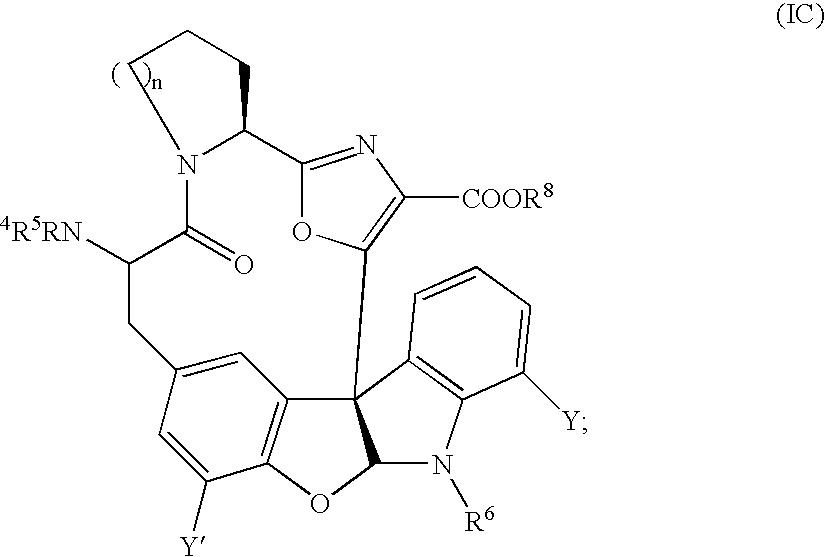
C1([Y])=CC2=CC3=C1OC1C3(C3=C(N1[R6])C([Y])=CC=C3)C1=C([COOR8])N=C(O1)C1N(C(=O)C([4R5RN])C2)CCC1
